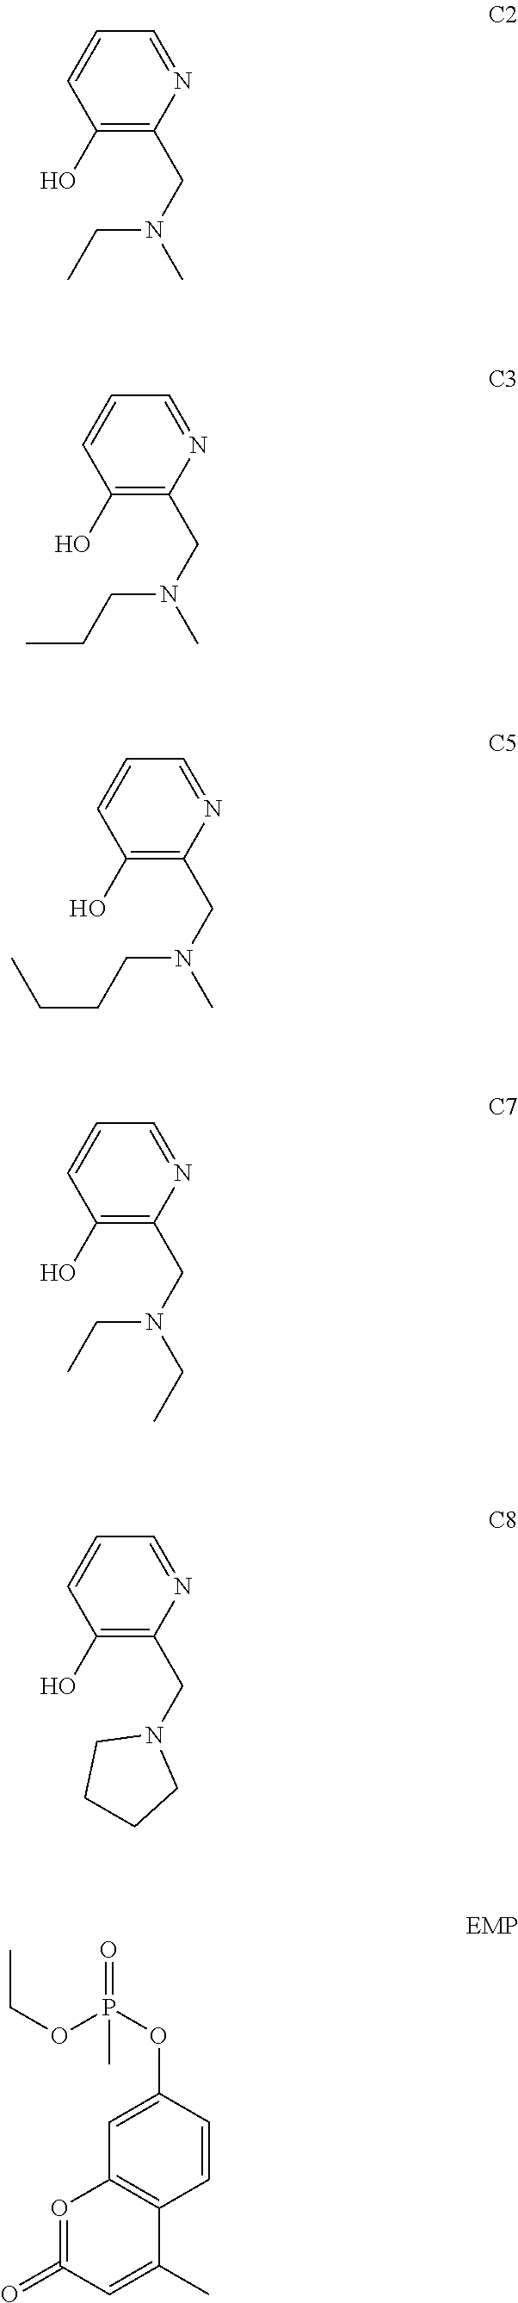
C1(O)=C(CN(C)CC)N=CC=C1.C1(O)=C(CN(C)CCC)N=CC=C1.C1(O)=C(CN(C)CCCC)N=CC=C1.C1(O)=C(CN(CC)CC)N=CC=C1.C1(O)=C(CN2CCCC2)N=CC=C1.C1=CC(OP(=O)(OCC)C)=CC2=C1C(C)=CC(=O)=O2
